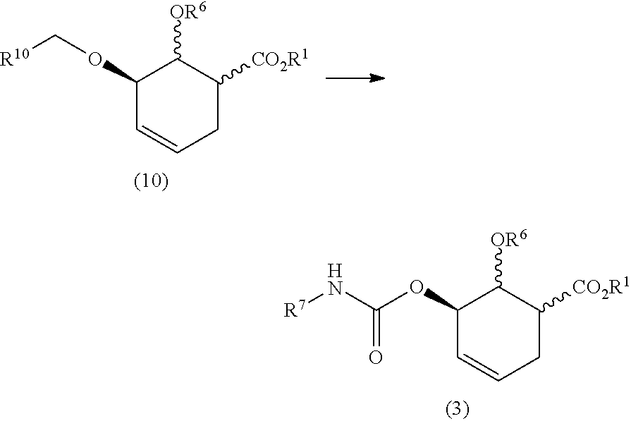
C1(OC(N[R7])=O)C=CCC([CO2R1])C1[OR6].C1(OC[R10])C=CCC([CO2R1])C1[OR6]
